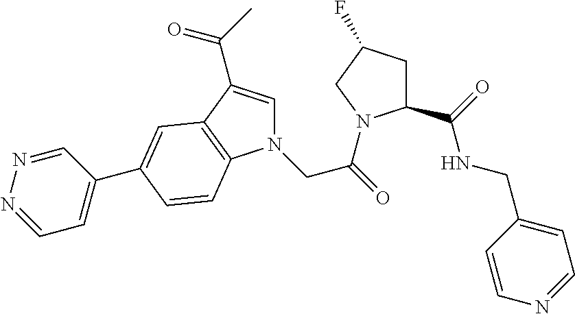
C1=C(C(C)=O)C2=C(N1CC(=O)N1C(C(NCC3=CC=NC=C3)=O)CC(F)C1)C=CC(C1=CC=NN=C1)=C2
